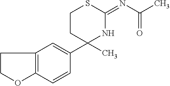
C12=C(C=CC(C3(C)CCSC(=NC(=O)C)N3)=C1)OCC2
